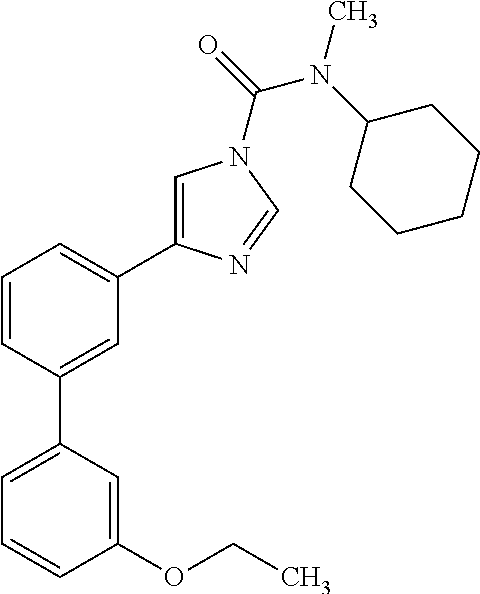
C1=C(C2=CC(C3=CN(C(=O)N(C4CCCCC4)C)C=N3)=CC=C2)C=C(OCC)C=C1
